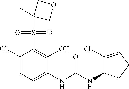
C1(Cl)=CC=C(NC(NC2C(Cl)=CCC2)=O)C(O)=C1S(=O)(=O)C1(C)COC1
